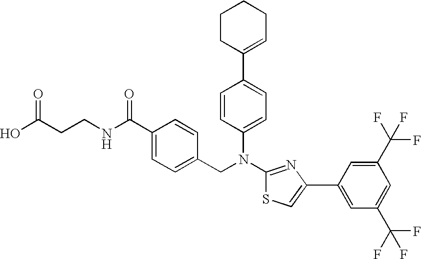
C1(C2=CC=C(N(C3=NC(C4=CC(C(F)(F)F)=CC(C(F)(F)F)=C4)=CS3)CC3=CC=C(C(NCCC(O)=O)=O)C=C3)C=C2)=CCCCC1
